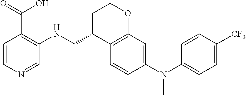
C1=CN=CC(NCC2C3=C(OCC2)C=C(N(C2=CC=C([CF3])C=C2)C)C=C3)=C1C(=O)O
